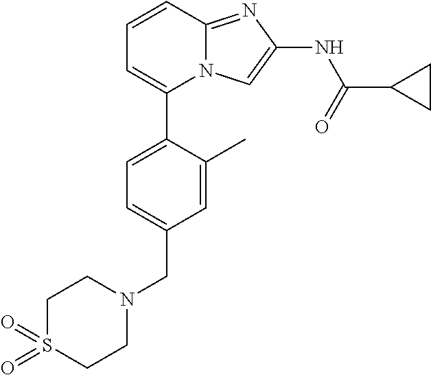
C1=C(C)C(C2=CC=CC3=NC(NC(=O)C4CC4)=CN23)=CC=C1CN1CCS(=O)(=O)CC1
